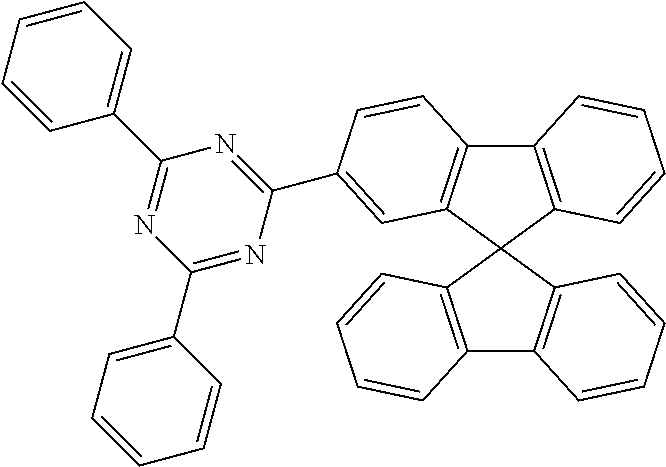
C12=C(C3(C4=C1C=CC(C1=NC(C5=CC=CC=C5)=NC(C5=CC=CC=C5)=N1)=C4)C1=C(C4=C3C=CC=C4)C=CC=C1)C=CC=C2
